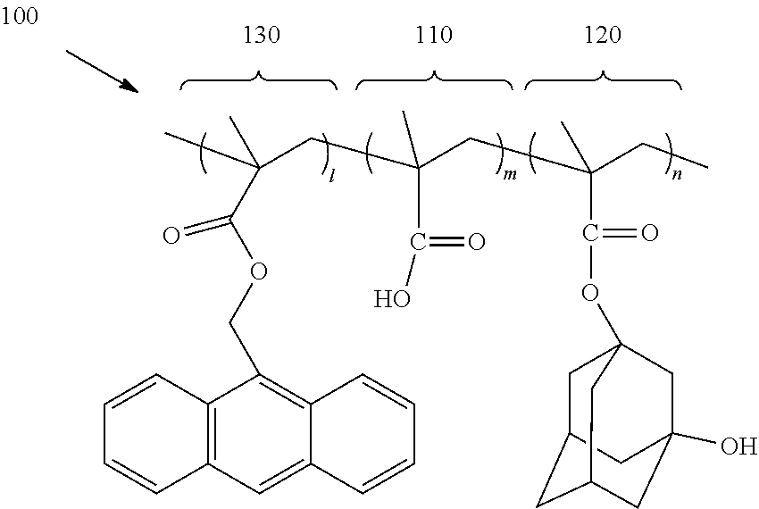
C12=C(C=C3C(=C1COC(C(C)(CC(C)(C(O)=O)CC(C)(C(=O)OC14CC5CC(CC(O)(C1)C5)C4)CC)C)=O)C=CC=C3)C=CC=C2
